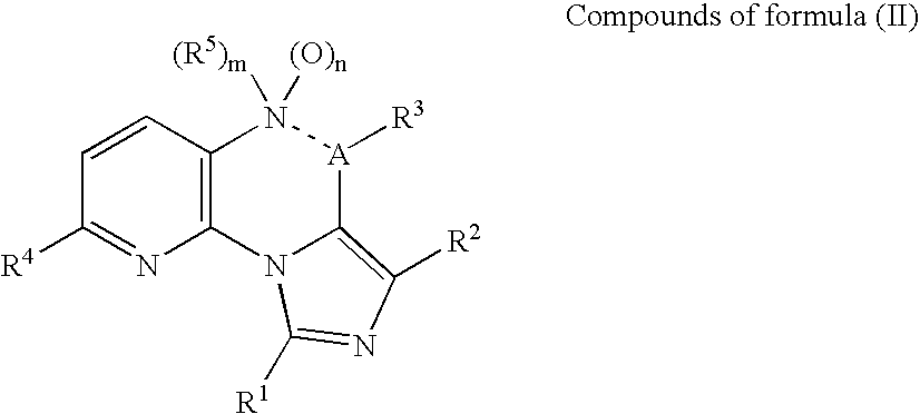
C1=CC([R4])=NC2=C1N([(O)n])([(R5)m])[A]([R3])C1=C([R2])N=C([R1])N21
